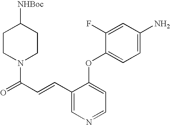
C1=C(N)C=C(F)C(OC2=CC=NC=C2C=CC(=O)N2CCC([NHBoc])CC2)=C1
